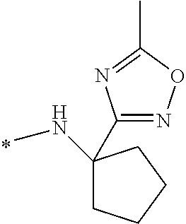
C1(NC)(C2=NOC(C)=N2)CCCC1
